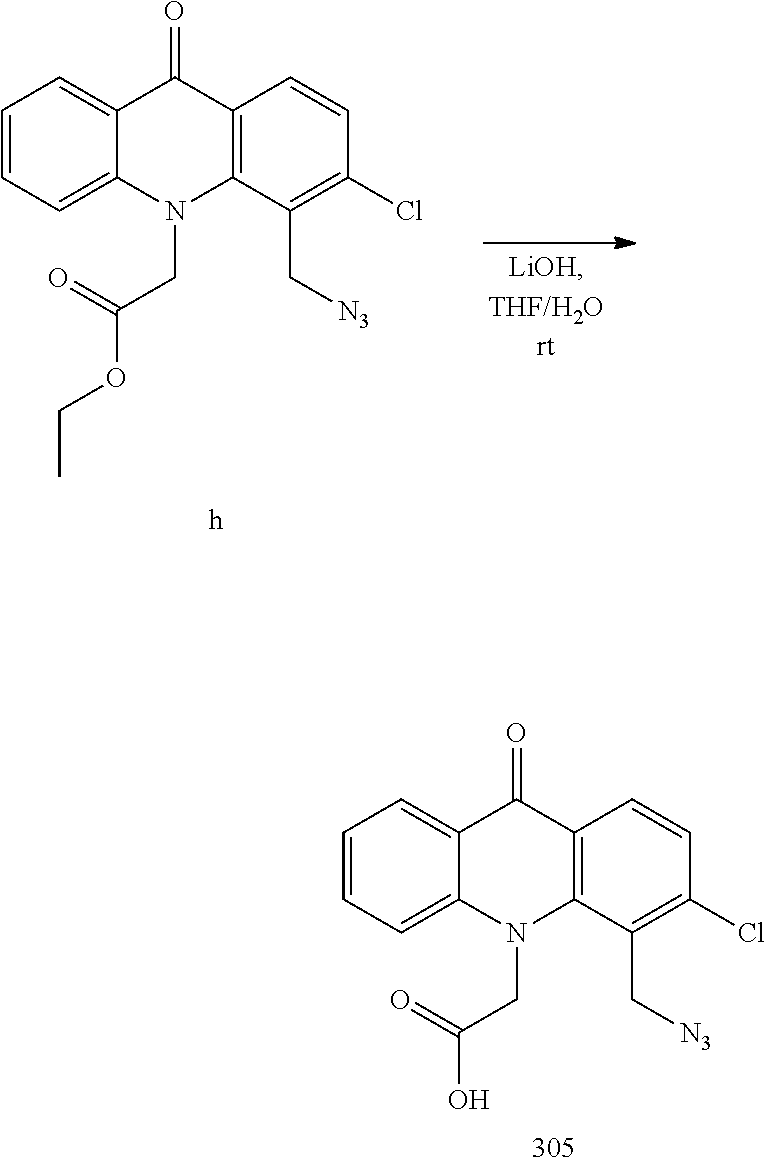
C1=CC=C2C(=C1)C(=O)C1=C(N2CC(=O)O)C(C[N3])=C(Cl)C=C1.C1=CC=C2C(=C1)C(=O)C1=C(N2CC(=O)OCC)C(C[N3])=C(Cl)C=C1
